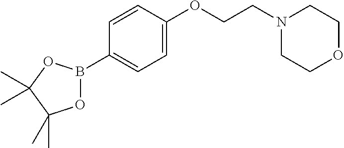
C1=C(OCCN2CCOCC2)C=CC(B2OC(C)(C)C(C)(C)O2)=C1
